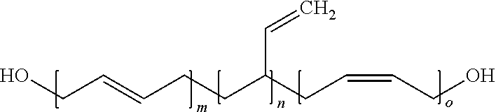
OCC=CCCC(CC=CCO)C=C
